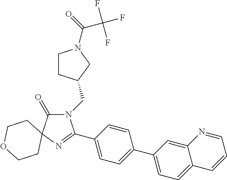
N1(CC2CCN(C(=O)C(F)(F)F)C2)C(=O)C2(N=C1C1=CC=C(C3=CC=C4C(=C3)N=CC=C4)C=C1)CCOCC2
